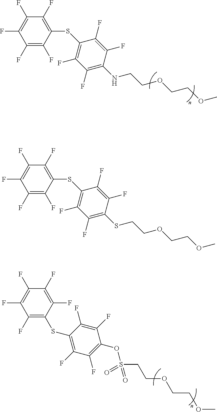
C1(F)=C(F)C(SC2=C(F)C(F)=C(NCCOCCOC)C(F)=C2F)=C(F)C(F)=C1F.C1(F)=C(F)C(SC2=C(F)C(F)=C(SCCOCCOC)C(F)=C2F)=C(F)C(F)=C1F.C1(F)=C(SC2=C(F)C(F)=C(OS(CCOCCOC)(=O)=O)C(F)=C2F)C(F)=C(F)C(F)=C1F
